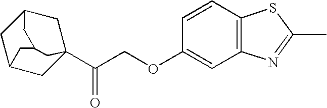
C1C2(C(COC3=CC4=C(C=C3)SC(C)=N4)=O)CC3CC1CC(C3)C2
